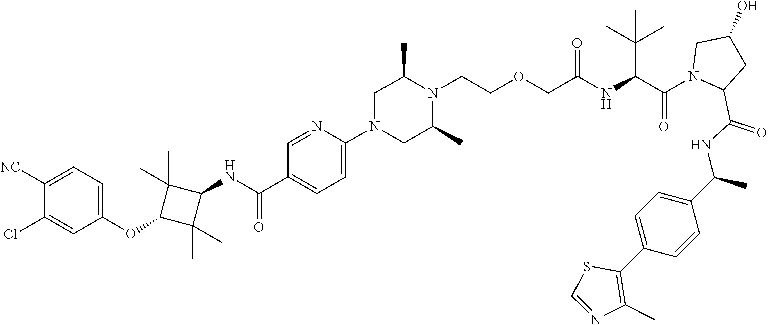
C1=NC(N2CC(C)N(CCOCC(NC(C(N3C(C(NC(C4=CC=C(C5=C(C)N=CS5)C=C4)C)=O)CC(O)C3)=O)C(C)(C)C)=O)C(C)C2)=CC=C1C(=O)NC1C(C)(C)C(OC2=CC=C([NC])C(Cl)=C2)C1(C)C
